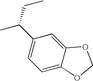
CC(C1=CC=C2C(=C1)OCO2)CC
